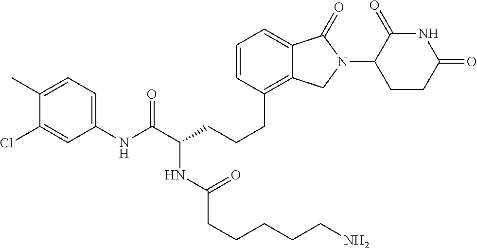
C(CC1=C2C(=CC=C1)C(=O)N(C1C(=O)NC(=O)CC1)C2)CC(C(NC1=CC=C(C)C(Cl)=C1)=O)NC(CCCCCN)=O
